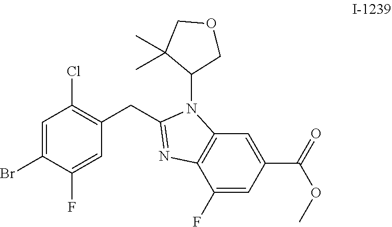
C1=C(Br)C(F)=CC(CC2=NC3=C(N2C2COCC2(C)C)C=C(C(OC)=O)C=C3F)=C1Cl
